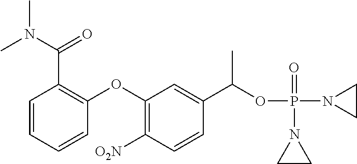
C1=CC=CC(OC2=C([O2N])C=CC(C(OP(N3CC3)(=O)N3CC3)C)=C2)=C1C(=O)N(C)C
